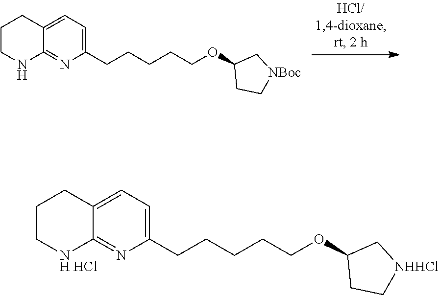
C1CNC2=NC(CCCCCOC3CC[NBoc]C3)=CC=C2C1.C1CNC2=NC(CCCCCOC3CC[NHHCl]C3)=CC=C2C1.Cl
